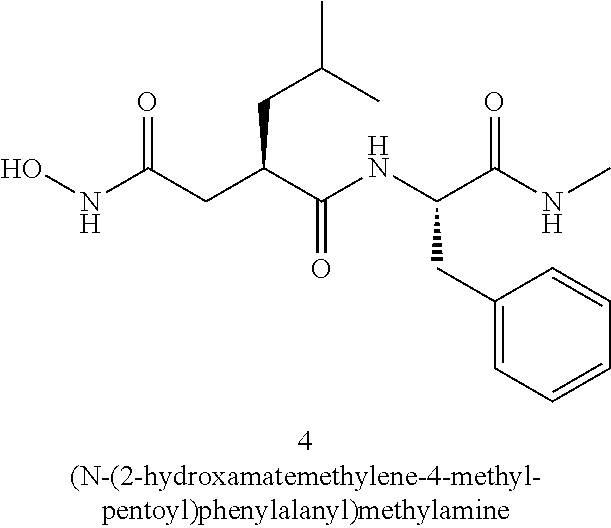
ONC(CC(C(NC(C(NC)=O)CC1=CC=CC=C1)=O)CC(C)C)=O
